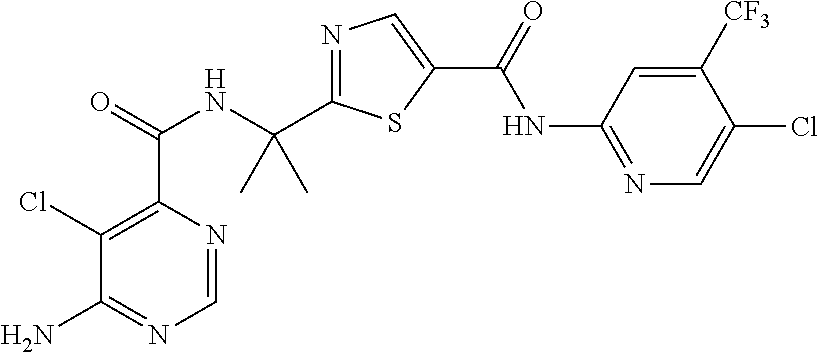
C1=NC(C(=O)NC(C2=NC=C(C(=O)NC3=NC=C(Cl)C([CF3])=C3)S2)(C)C)=C(Cl)C(N)=N1
